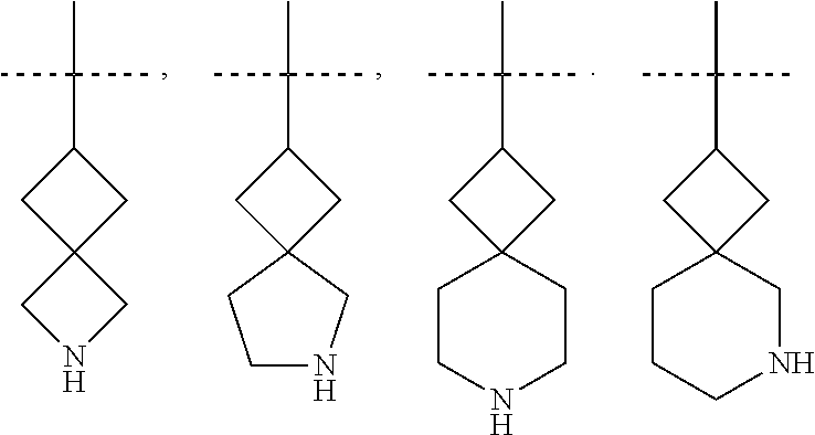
CC(C1CC2(C1)CNC2)(C)C.CC(C1CC2(C1)CCNC2)(C)C.CC(C1CC2(C1)CCNCC2)(C)C.CC(C1CC2(C1)CCCNC2)(C)C
